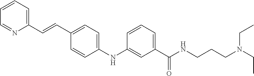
N(C1=CC(C(NCCCN(CC)CC)=O)=CC=C1)C1=CC=C(C=CC2=CC=CC=N2)C=C1
